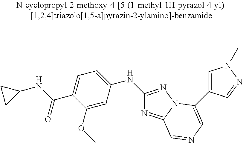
C1(NC(C2=CC=C(NC3=NN4C(=N3)C=NC=C4C3=CN(C)N=C3)C=C2OC)=O)CC1
